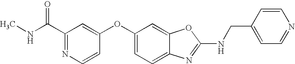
CNC(C1=NC=CC(OC2=CC=C3C(=C2)OC(NCC2=CC=NC=C2)=N3)=C1)=O
